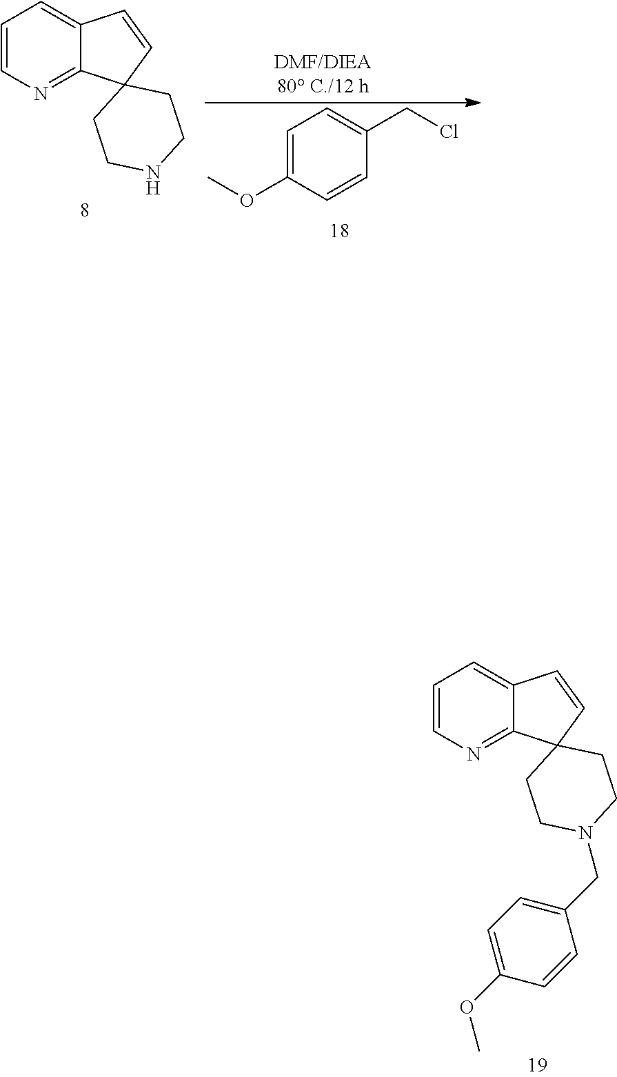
C1=C(OC)C=CC(CCl)=C1.C1=CN=C2C(=C1)C=CC21CCNCC1.C1=CN=C2C(=C1)C=CC21CCN(CC2=CC=C(OC)C=C2)CC1
